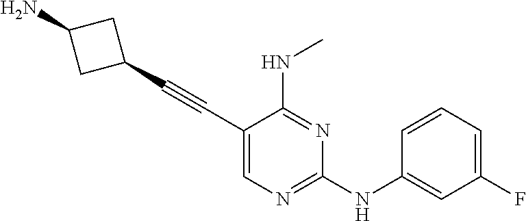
C1(C#CC2=CN=C(NC3=CC(F)=CC=C3)N=C2NC)CC(N)C1
